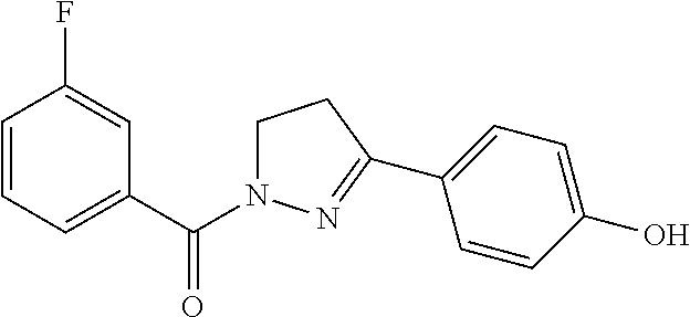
C1=CC=C(C(N2CCC(C3=CC=C(O)C=C3)=N2)=O)C=C1F
